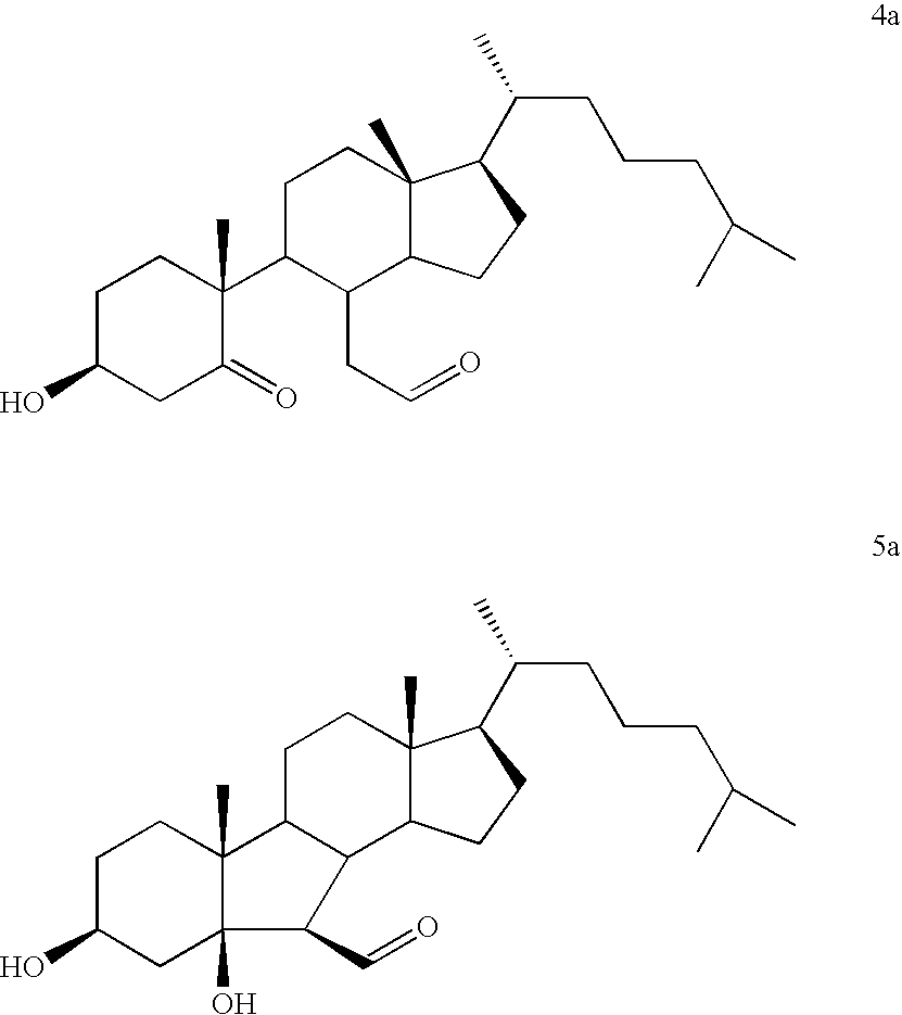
C1C(O)CC(=O)C(C2C(CC=O)C3C(C)(CC2)C(C(C)CCCC(C)C)CC3)(C)C1.C1C(O)CC2(O)C(C)(C1)C1C(C3C(C)(CC1)C(C(C)CCCC(C)C)CC3)C2C=O
